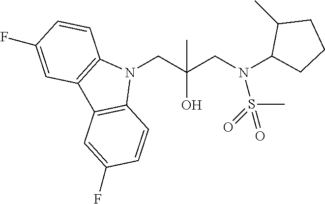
N1(CC(CN(C2CCCC2C)S(C)(=O)=O)(O)C)C2=C(C3=C1C=CC(F)=C3)C=C(F)C=C2
